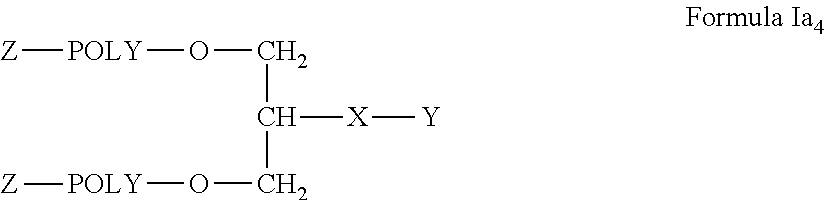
O(CC([X][Y])CO[POLY][Z])[POLY][Z]
